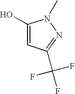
C1(O)=CC(C(F)(F)F)=NN1C
